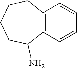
C12=C(C=CC=C1)C(N)CCCC2
